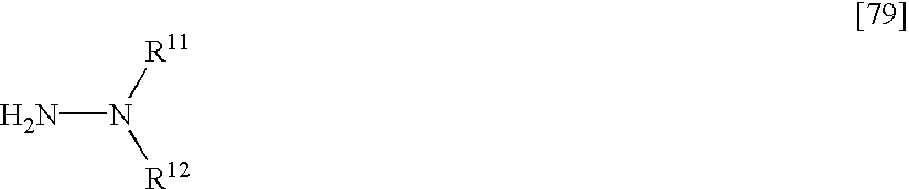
NN([R11])[R12]
